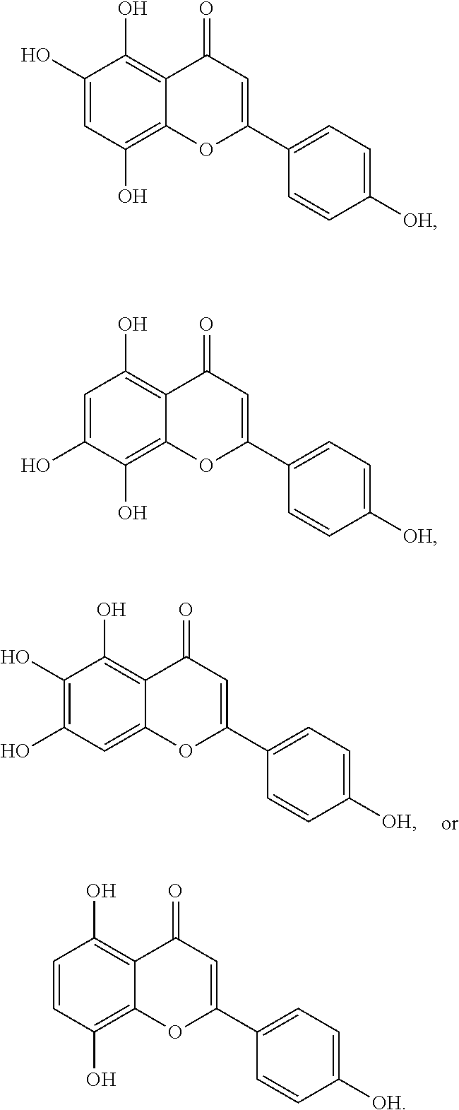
C1(O)=C(O)C=C2C(=C1O)C(=O)C=C(C1=CC=C([OH])C=C1)O2.C1(O)=CC(O)=C2C(=C1O)C(=O)C=C(C1=CC=C([OH])C=C1)O2.C1=C(O)C(O)=C2C(=C1O)C(=O)C=C(C1=CC=C([OH])C=C1)O2.C1=CC(O)=C2C(=C1O)C(=O)C=C(C1=CC=C([OH])C=C1)O2
